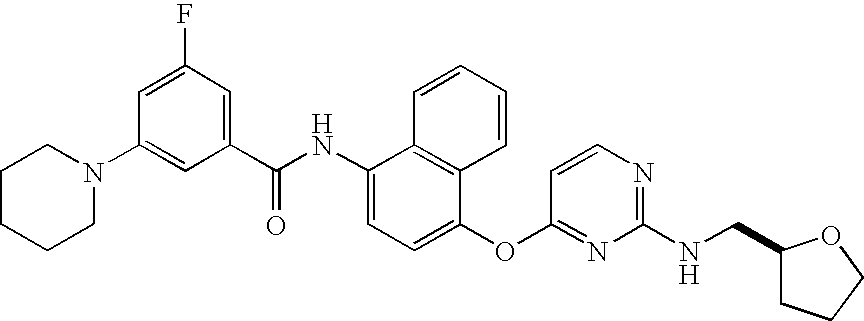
N1(C2=CC(C(NC3=CC=C(OC4=NC(NCC5CCCO5)=NC=C4)C4=C3C=CC=C4)=O)=CC(F)=C2)CCCCC1
